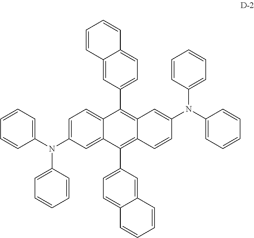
C1(N(C2=CC=CC=C2)C2=CC=C3C(=C2)C(C2=CC=C4C(=C2)C=CC=C4)=C2C(=C3C3=CC=C4C(=C3)C=CC=C4)C=C(N(C3=CC=CC=C3)C3=CC=CC=C3)C=C2)=CC=CC=C1
